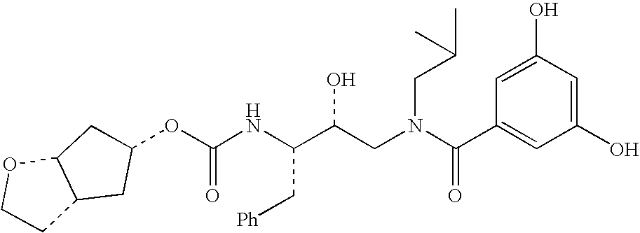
O(C(NC(C(CN(C(C1=CC(O)=CC(O)=C1)=O)CC(C)C)O)C[Ph])=O)C1CC2C(OCC2)C1
